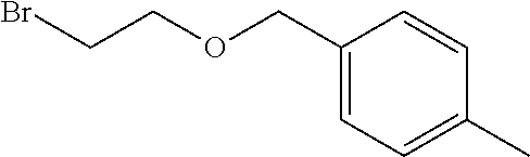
C(Br)COCC1=CC=C(C)C=C1
